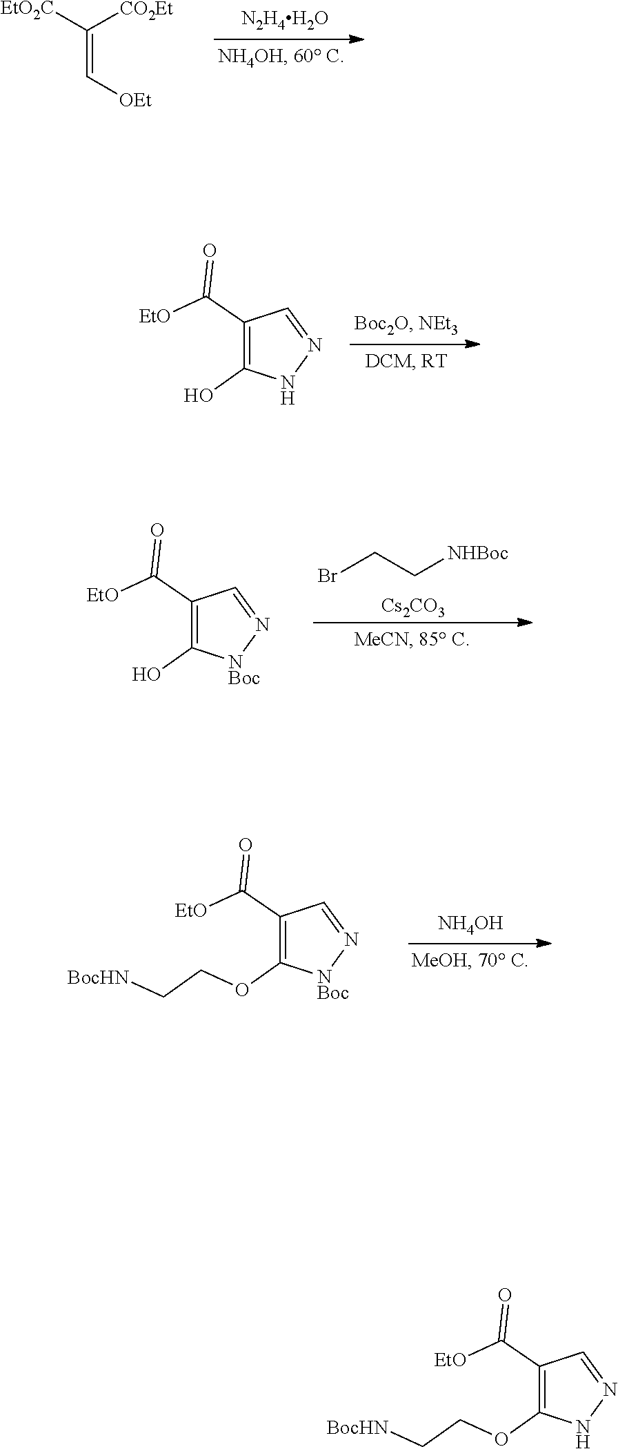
[N2H4H2O].C(=C([EtO2C])[CO2Et])[OEt].C1=NNC(O)=C1C([EtO])=O.BrCC[NHBoc].[Cs2CO3].C1=N[NBoc]C(O)=C1C([EtO])=O.C1=N[NBoc]C(OCC[BocHN])=C1C([EtO])=O.[NH4OH].C1=NNC(OCC[BocHN])=C1C([EtO])=O
